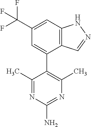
C12=C(C=C(C(F)(F)F)C=C1C1=C(C)N=C(N)N=C1C)NN=C2
